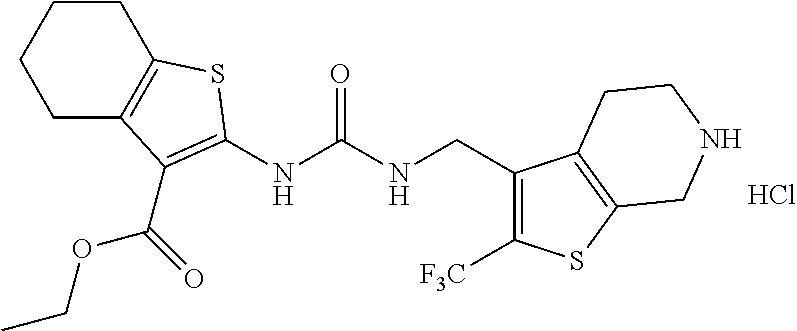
C1C2=C(CCC1)SC(NC(NCC1=C([F3C])SC3=C1CCNC3)=O)=C2C(OCC)=O.Cl
